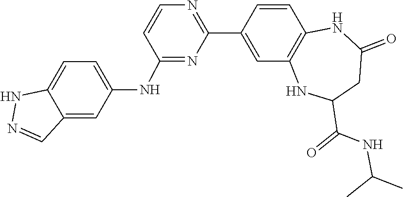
C1=CC2=C(C=C1C1=NC=CC(NC3=CC=C4C(=C3)C=NN4)=N1)NC(C(=O)NC(C)C)CC(=O)N2
